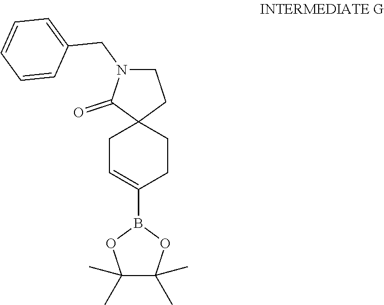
C1=CC=CC(CN2C(=O)C3(CC=C(B4OC(C)(C)C(C)(C)O4)CC3)CC2)=C1
